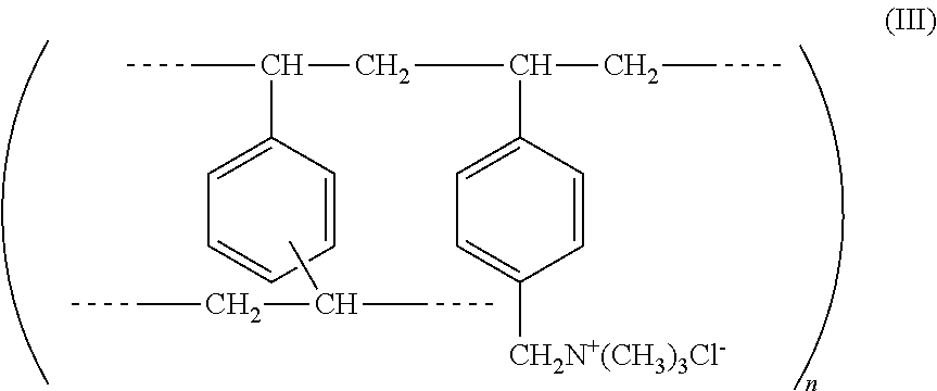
C(C1=CC=CC=C1)(CC(CCC)C1=CC=C([CH2N+(CH3)3Cl-])C=C1)CC.CC(CC)CCC
